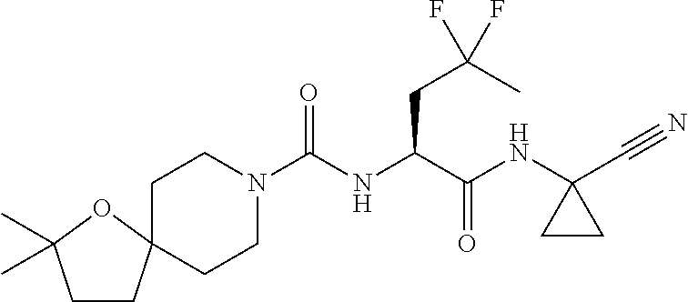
C(NC(C(NC1(C#N)CC1)=O)CC(F)(C)F)(N1CCC2(CC1)CCC(C)(C)O2)=O
